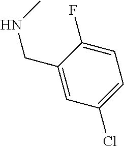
C1=C(F)C(CNC)=CC(Cl)=C1
